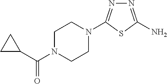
N1=C(N)SC(N2CCN(C(C3CC3)=O)CC2)=N1
